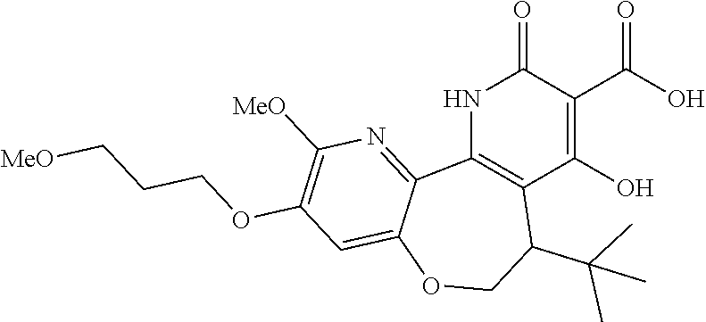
C12=C(NC(=O)C(C(O)=O)=C1O)C1=NC([MeO])=C(OCCC[MeO])C=C1OCC2C(C)(C)C
